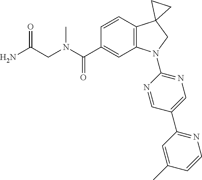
C(CN(C(C1=CC2=C(C=C1)C1(CN2C2=NC=C(C3=NC=CC(C)=C3)C=N2)CC1)=O)C)(N)=O
